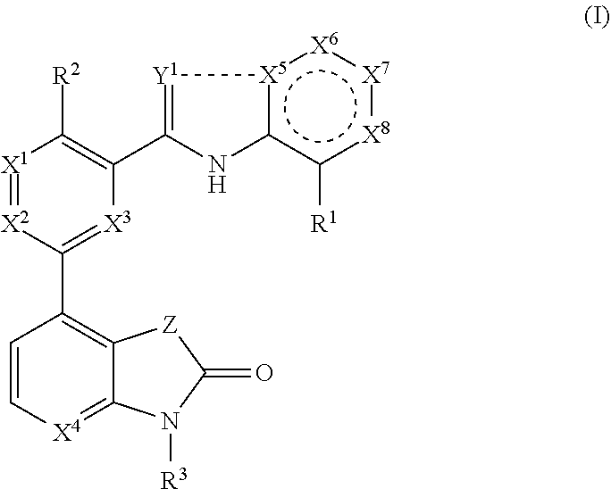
[X1]1=[X2]C(C2=C3C(=[X4]C=C2)N([R3])C(=O)[Z]3)=[X3]C(C2=[Y1][X5]3c(c([R1])[X8]:[X7]:[X6]:3)N2)=C1[R2]
